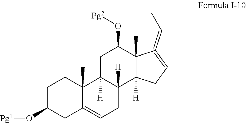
C1C(O[Pg1])CC2=CCC3([H])C([H])(C2(C)C1)CC(O[Pg2])C1(C)C3([H])CC=C1=CC
